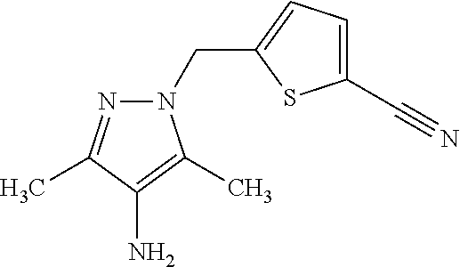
NC1=C(C)N(CC2=CC=C(C#N)S2)N=C1C
